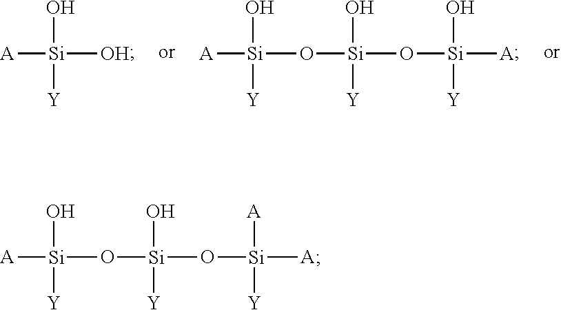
[A][Si](O)(O)[Y].[A][Si](O)(O[Si](O)(O[Si](O)([A])[Y])[Y])[Y].[A][Si](O)(O[Si](O)(O[Si]([A])([A])[Y])[Y])[Y]
